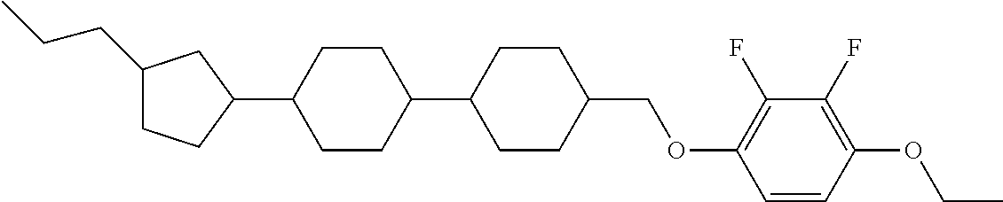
C1(CCC)CCC(C2CCC(C3CCC(COC4=C(F)C(F)=C(OCC)C=C4)CC3)CC2)C1
